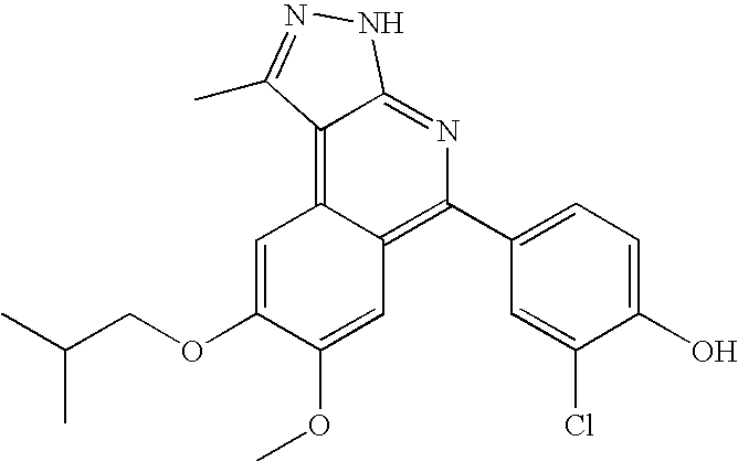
CC(COC1=CC2=C3C(=NC(C4=CC=C(O)C(Cl)=C4)=C2C=C1OC)NN=C3C)C
